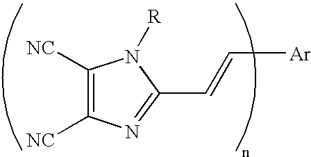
C1([NC])=C([NC])N=C(C=C[Ar])N1[R]
